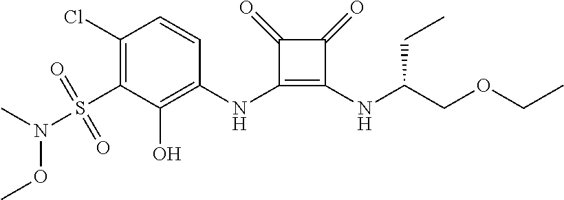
C1(S(=O)(=O)N(C)OC)=C(Cl)C=CC(NC2=C(NC(CC)COCC)C(=O)C2=O)=C1O
